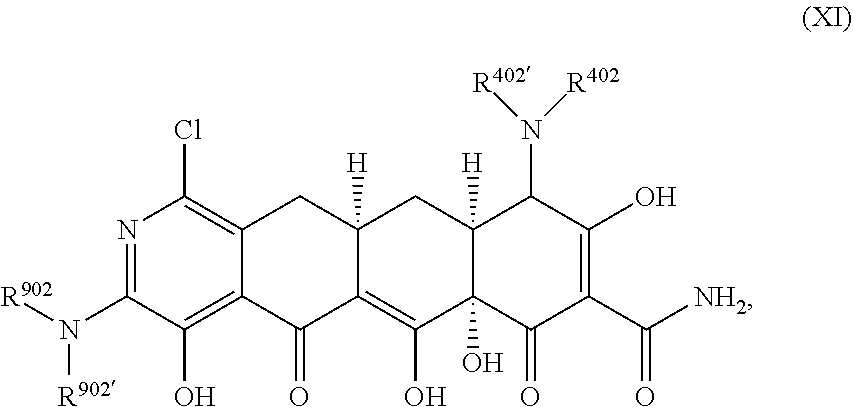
N1=C(N([R902])[R902])C(O)=C2C(=C1Cl)CC1([H])C(=C(O)C3(O)C([H])(C1)C(N([R402])[R402])C(O)=C(C([NH2])=O)C3=O)C2=O
